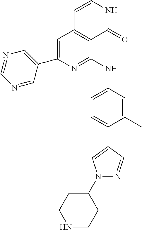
C1(C2=CC3=C(C(NC4=CC=C(C5=CN(C6CCNCC6)N=C5)C(C)=C4)=N2)C(=O)NC=C3)=CN=CN=C1
